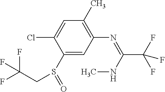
FC(CS(C1=CC(N=C(C(F)(F)F)NC)=C(C)C=C1Cl)=O)(F)F
